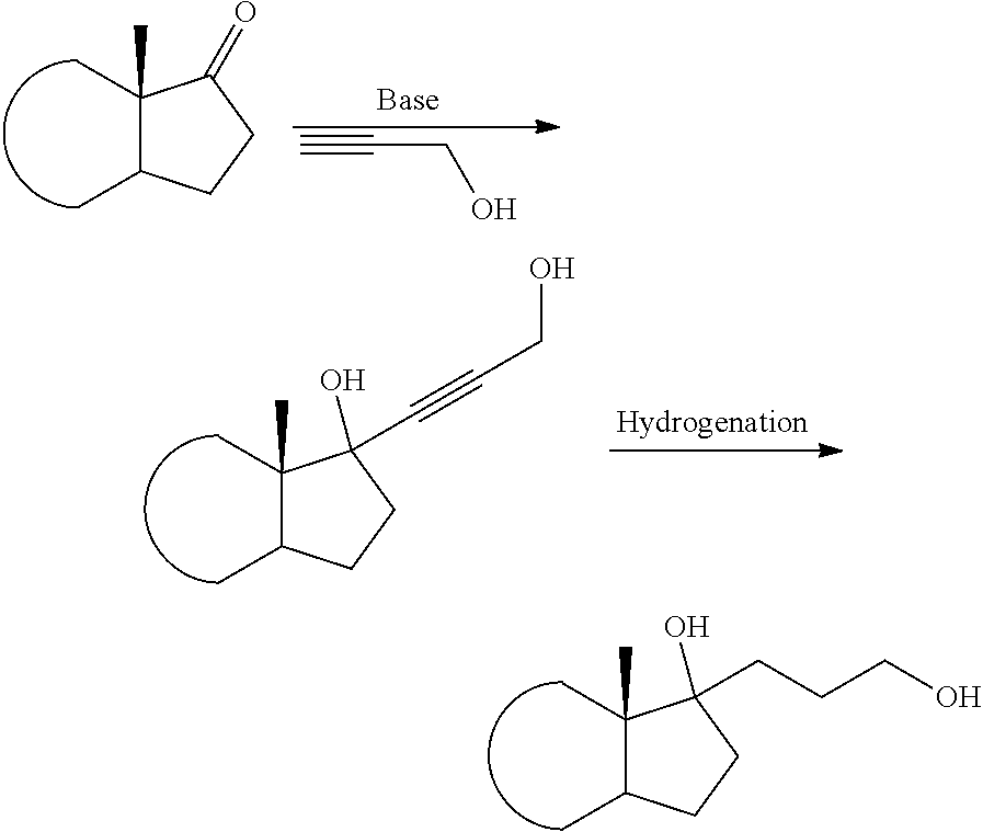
C1(C)(C)C(C)CCC1(CCCO)O.C1(C)(C)C(C)CCC1=O.C#CCO.C1(C)(C)C(C)CCC1(C#CCO)O
